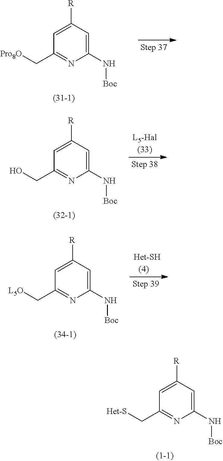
C1([R])=CC(C[Pro8O])=NC(N[Boc])=C1.C1([R])=CC(CO)=NC(N[Boc])=C1.C1([R])=CC(C[L5O])=NC(N[Boc])=C1.C1([R])=CC(C[Het-S])=NC(N[Boc])=C1
